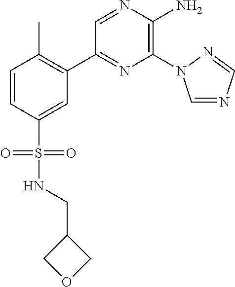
C1(C2=C(C)C=CC(S(=O)(=O)NCC3COC3)=C2)=NC(N2C=NC=N2)=C(N)N=C1
